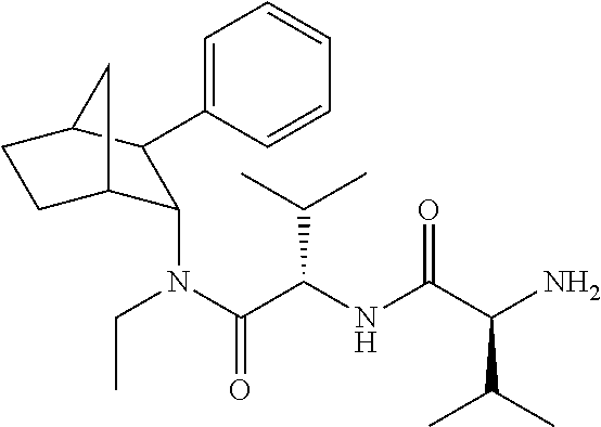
C1(N(C(C(NC(C(N)C(C)C)=O)C(C)C)=O)CC)C2CCC(C1C1=CC=CC=C1)C2
